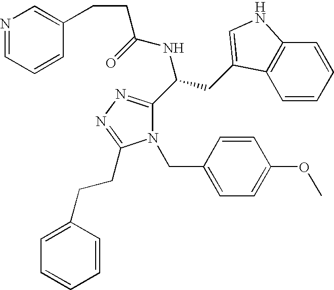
N1(CC2=CC=C(OC)C=C2)C(C(CC2=CNC3=C2C=CC=C3)NC(=O)CCC2=CN=CC=C2)=NN=C1CCC1=CC=CC=C1
